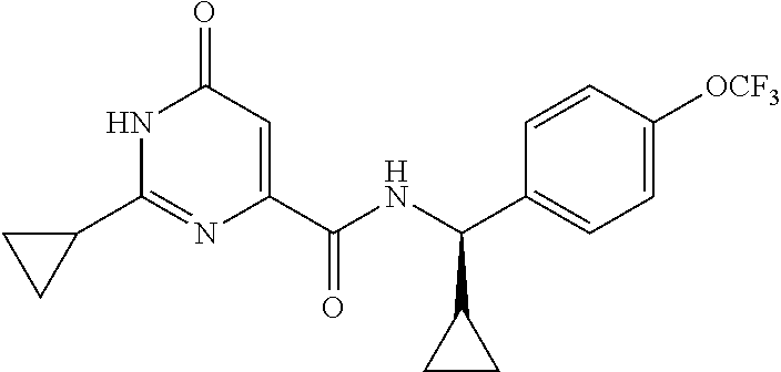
C1(=O)C=C(C(NC(C2=CC=C([OCF3])C=C2)C2CC2)=O)N=C(C2CC2)N1
